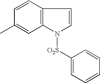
C1(C)=CC2=C(C=C1)C=CN2[O2S]C1=CC=CC=C1
